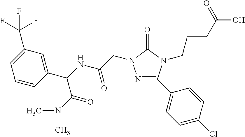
C1(C(NC(CN2N=C(C3=CC=C(Cl)C=C3)N(CCCC(O)=O)C2=O)=O)C(N(C)C)=O)=CC(C(F)(F)F)=CC=C1
